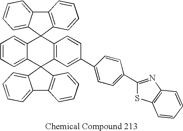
C12=CC=CC=C1C1(C3=C(C=CC(C4=CC=C(C5=NC6=C(S5)C=CC=C6)C=C4)=C3)C23C2=CC=CC=C2C2=C3C=CC=C2)C2=C(C3=CC=CC=C31)C=CC=C2
